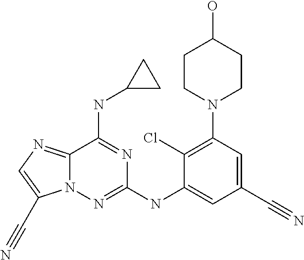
C12=NC=C(C#N)N1N=C(NC1=CC(C#N)=CC(N3CCC(O)CC3)=C1Cl)N=C2NC1CC1
